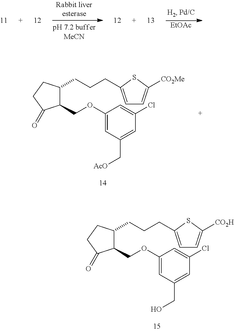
C1=C(CCCC2C(COC3=CC(CO)=CC(Cl)=C3)C(=O)CC2)SC([CO2H])=C1.C1=C(CCCC2C(COC3=CC(C[AcO])=CC(Cl)=C3)C(=O)CC2)SC([CO2Me])=C1.[EtOAc].[MeCN]
